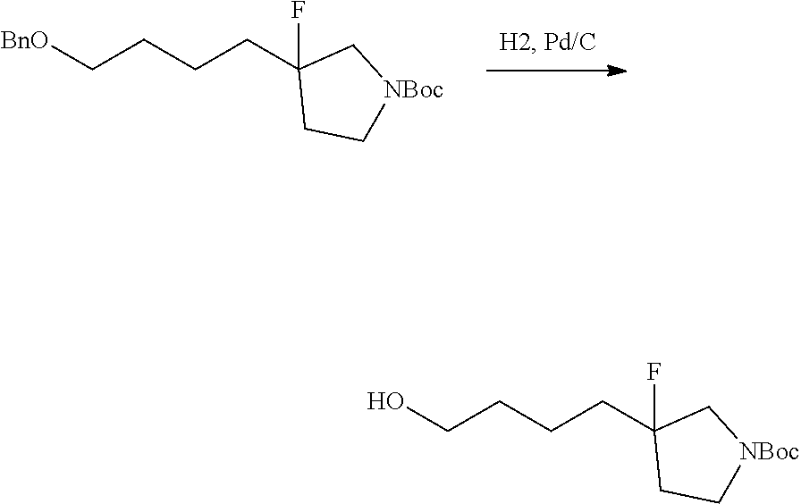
C(C1(F)CC[NBoc]C1)CCC[BnO].C(C1(F)CC[NBoc]C1)CCCO
